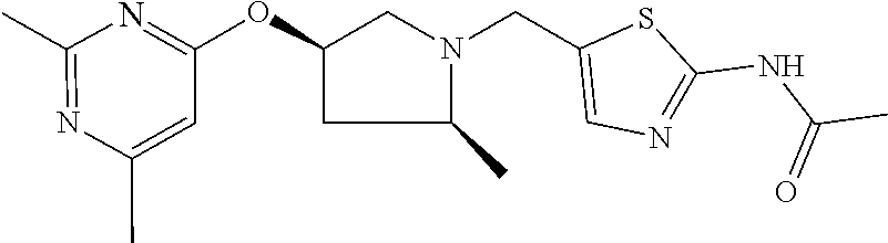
CC1=NC(C)=CC(OC2CN(CC3=CN=C(NC(C)=O)S3)C(C)C2)=N1
